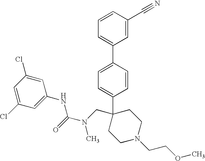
C1=CC(C2=CC=CC(C#N)=C2)=CC=C1C1(CN(C(NC2=CC(Cl)=CC(Cl)=C2)=O)C)CCN(CCOC)CC1
